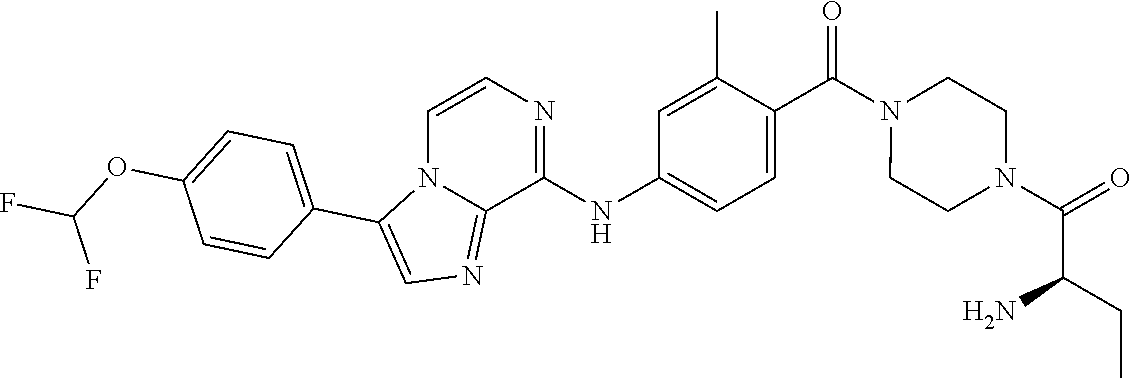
C1(C(N2CCN(C(=O)C(N)CC)CC2)=O)=CC=C(NC2=NC=CN3C2=NC=C3C2=CC=C(OC(F)F)C=C2)C=C1C
